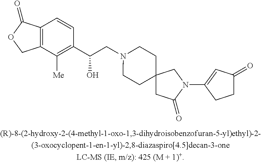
C12=C(C=CC(C(O)CN3CCC4(CC3)CC(=O)N(C3=CC(=O)CC3)C4)=C1[Me])C(=O)OC2
